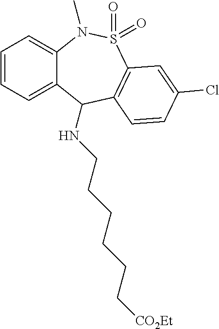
C1=CC=C2C(=C1)N(C)S(=O)(=O)C1=C(C2NCCCCCC[CO2Et])C=CC(Cl)=C1
